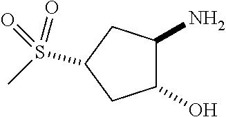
C1(N)C(O)CC(S(C)(=O)=O)C1
